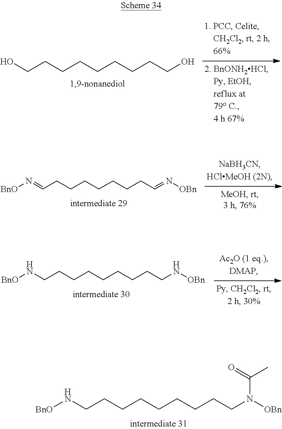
C(CCCCCCCCO)O.[BnO]N=CCCCCCCCC=N[OBn].[BnO]NCCCCCCCCCN[OBn].[BnO]NCCCCCCCCCN([OBn])C(C)=O
